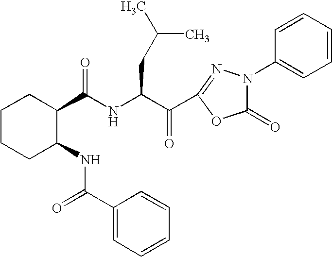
C1CCC(NC(=O)C2=CC=CC=C2)C(C(NC(C(C2=NN(C3=CC=CC=C3)C(=O)O2)=O)CC(C)C)=O)C1
